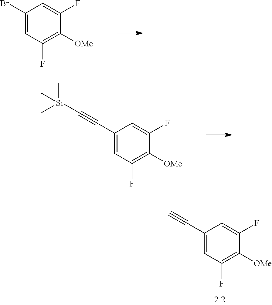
C1(Br)=CC(F)=C([OMe])C(F)=C1.C1(C#C[Si](C)(C)C)=CC(F)=C([OMe])C(F)=C1.C1(C#C)=CC(F)=C([OMe])C(F)=C1
